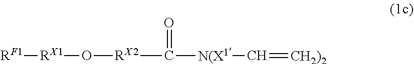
[RF1][RX1]O[RX2]C([N(X1]C=[CH2)2])=O
